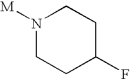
N1([M])CCC(F)CC1
